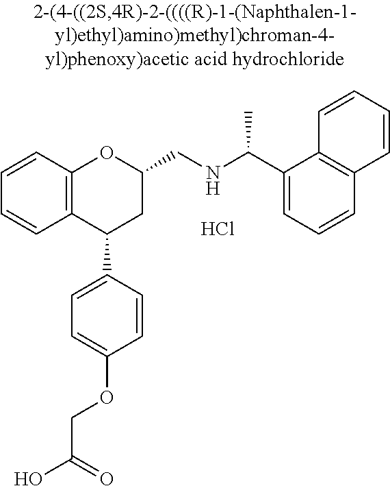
C12=C(C(C3=CC=C(OCC(O)=O)C=C3)CC(CNC(C)C3=CC=CC4=C3C=CC=C4)O1)C=CC=C2.Cl
